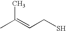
CC(=CCS)C
